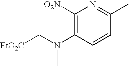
C1([O2N])=C(N(C)C[EtO2C])C=CC(C)=N1
